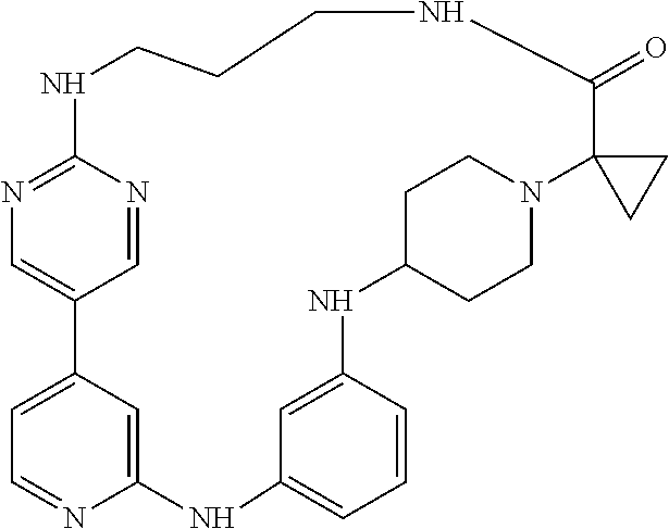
N1=C2N=CC(=C1)C1=CC=NC(=C1)NC1=CC=CC(=C1)NC1CCN(CC1)C1(C(=O)NCCCN2)CC1
